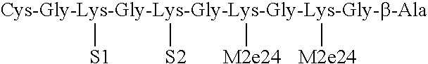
[Cys-Gly-Lys-Gly-Lys-Gly-Lys-Gly-Lys-Gly-b-Ala]([S2])([S1])([M2e24])[M2e24]
